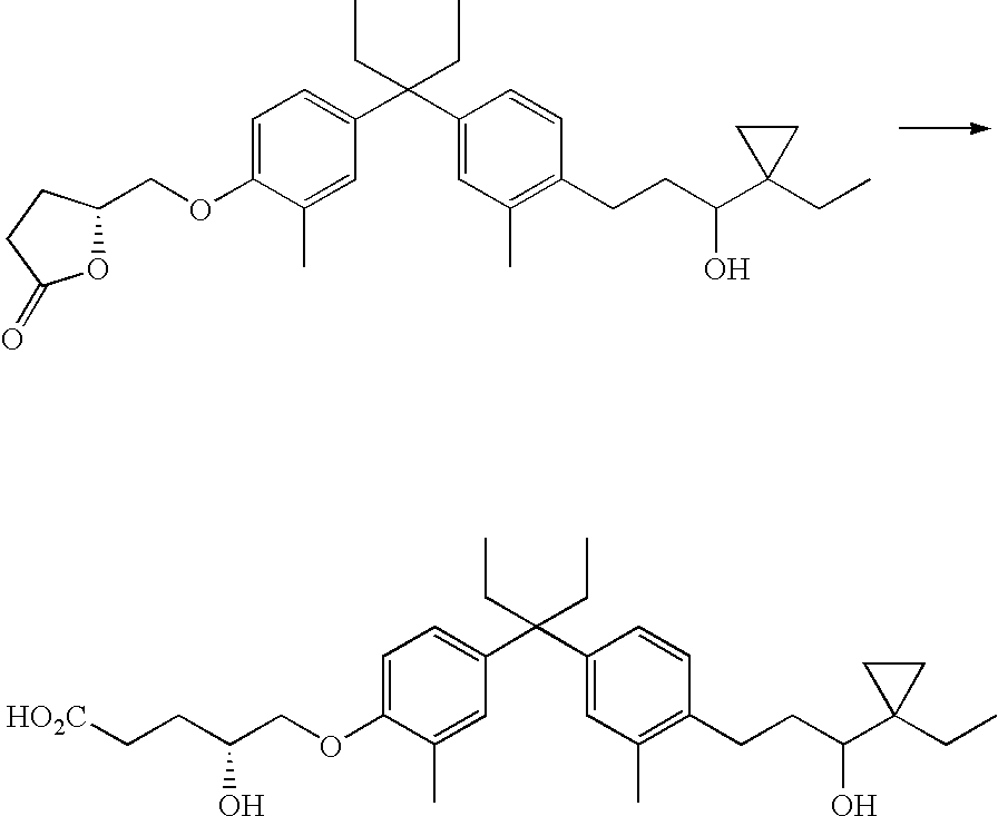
C1=C(OCC(O)CC[HO2C])C(C)=CC(C(C2=CC(C)=C(CCC(C3(CC)CC3)O)C=C2)(CC)CC)=C1.C1=C(OCC2OC(=O)CC2)C(C)=CC(C(C2=CC(C)=C(CCC(C3(CC)CC3)O)C=C2)(CC)CC)=C1
